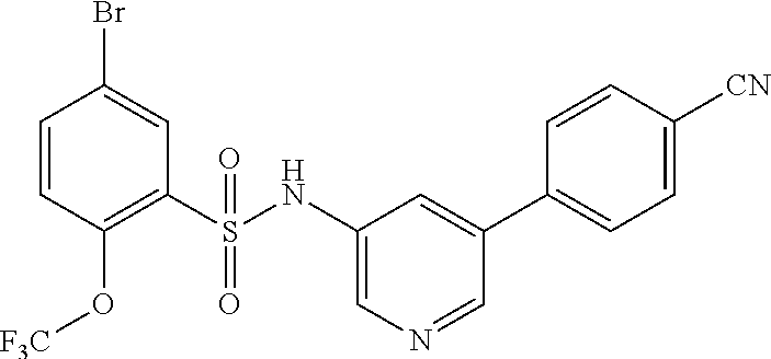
C1=CC(O[F3C])=C(S(NC2=CN=CC(C3=CC=C([CN])C=C3)=C2)(=O)=O)C=C1Br
